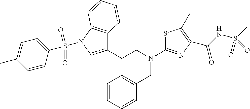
C(N(C1=NC(C(=O)NS(C)(=O)=O)=C(C)S1)CC1=CC=CC=C1)CC1=CN(S(C2=CC=C(C)C=C2)(=O)=O)C2=C1C=CC=C2
